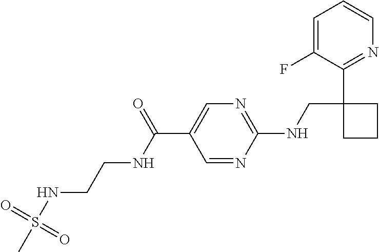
C(C1=CN=C(NCC2(C3=NC=CC=C3F)CCC2)N=C1)(NCCNS(C)(=O)=O)=O
